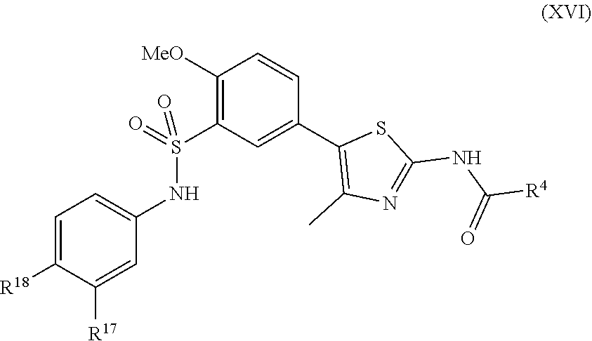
C1([MeO])=C(S(=O)(NC2=CC=C([R18])C([R17])=C2)=O)C=C(C2=C(C)N=C(NC([R4])=O)S2)C=C1
